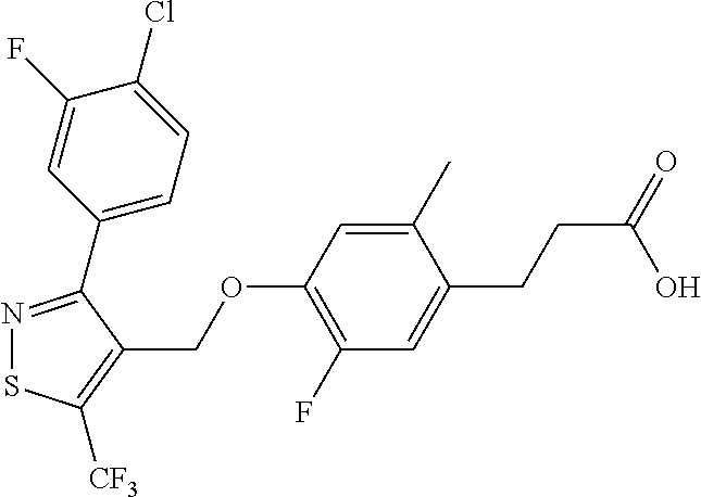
N1=C(C2=CC=C(Cl)C(F)=C2)C(COC2=C(F)C=C(CCC(=O)O)C(C)=C2)=C([CF3])S1
